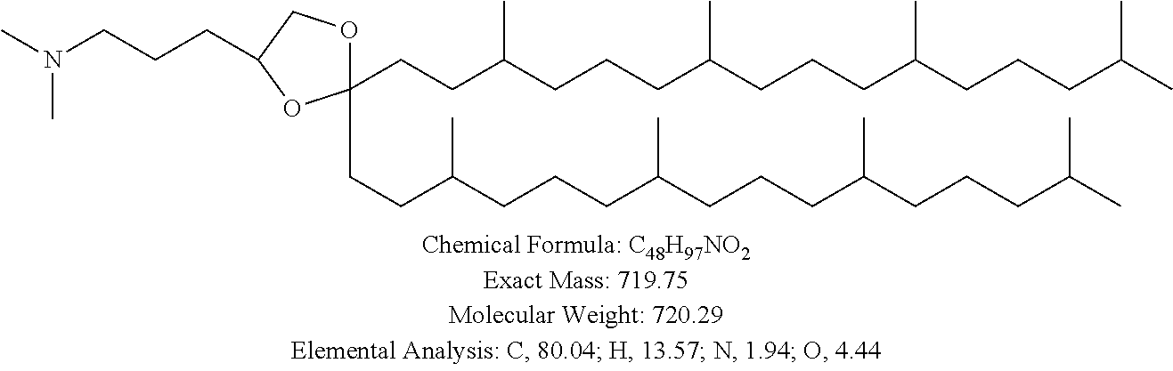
C1(CCC(C)CCCC(C)CCCC(C)CCCC(C)C)(CCC(C)CCCC(C)CCCC(C)CCCC(C)C)OCC(CCCN(C)C)O1
